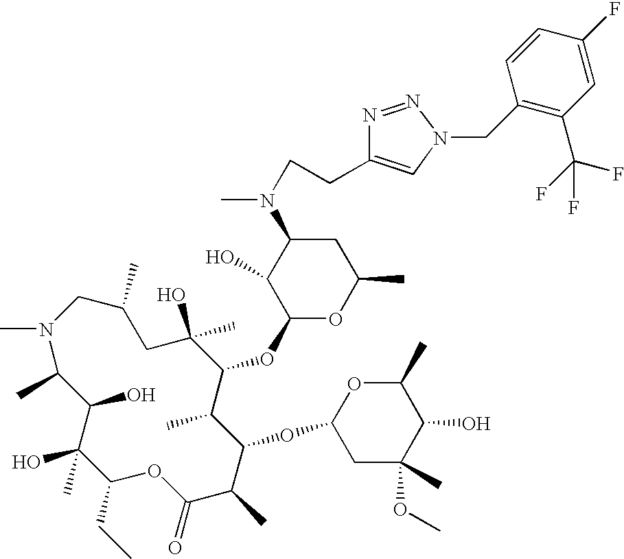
CN1C(C)C(O)C(O)(C)C(CC)OC(=O)C(C)C(OC2CC(C)(OC)C(O)C(C)O2)C(C)C(OC2OC(C)CC(N(CCC3=CN(CC4=C(C(F)(F)F)C=C(F)C=C4)N=N3)C)C2O)C(C)(O)CC(C)C1
